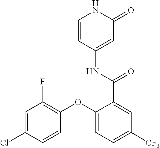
C1=CC(NC(C2=CC([CF3])=CC=C2OC2=C(F)C=C(Cl)C=C2)=O)=CC(=O)N1
